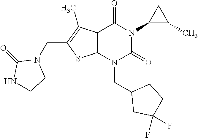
C12=C(N(CC3CC(F)(F)CC3)C(=O)N(C3C(C)C3)C1=O)SC(CN1C(=O)NCC1)=C2C
